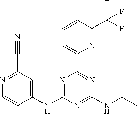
C1(NC2=CC(C#N)=NC=C2)=NC(C2=CC=CC(C(F)(F)F)=N2)=NC(NC(C)C)=N1
